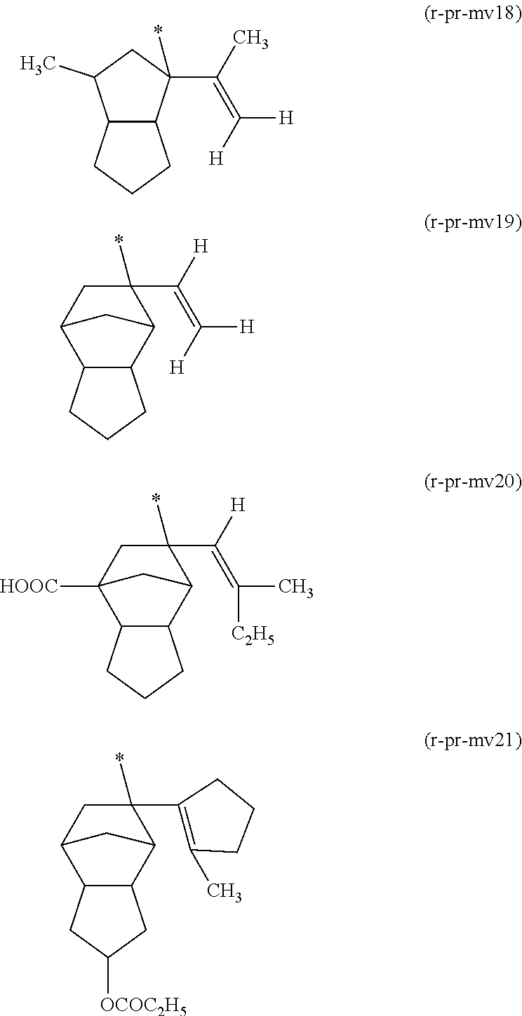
*C1(C([H])=C([H])[H])CC2C3C(C1C2)CCC3.*C1(C([H])=C(C)[C2H5])CC2([HOOC])C3C(C1C2)CCC3.*C1(C2=C(C)CCC2)CC2C3C(C1C2)CC([OCOC2H5])C3.*C1(C(C)=C([H])[H])C2C(C(C)C1)CCC2
